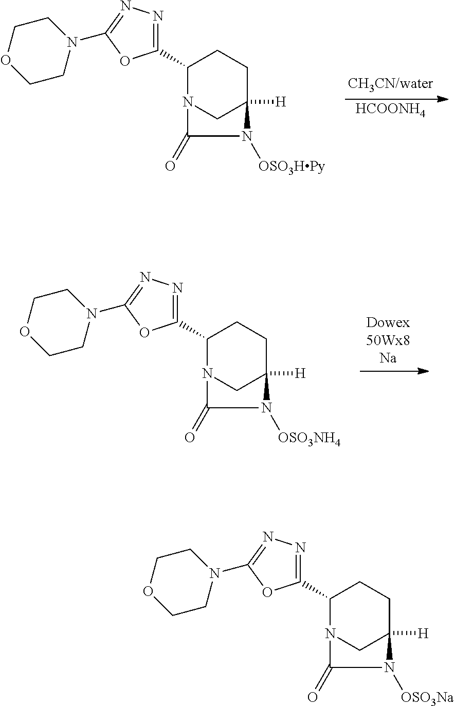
[HCOONH4].C1(C2=NN=C(N3CCOCC3)O2)N2CC([H])(CC1)N([OSO3HPy])C2=O.C1(C2=NN=C(N3CCOCC3)O2)N2CC([H])(CC1)N([OSO3NH4])C2=O.C1(C2=NN=C(N3CCOCC3)O2)N2CC([H])(CC1)N([OSO3Na])C2=O
